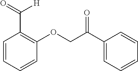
C1=CC=CC(OCC(C2=CC=CC=C2)=O)=C1C(=O)[H]
